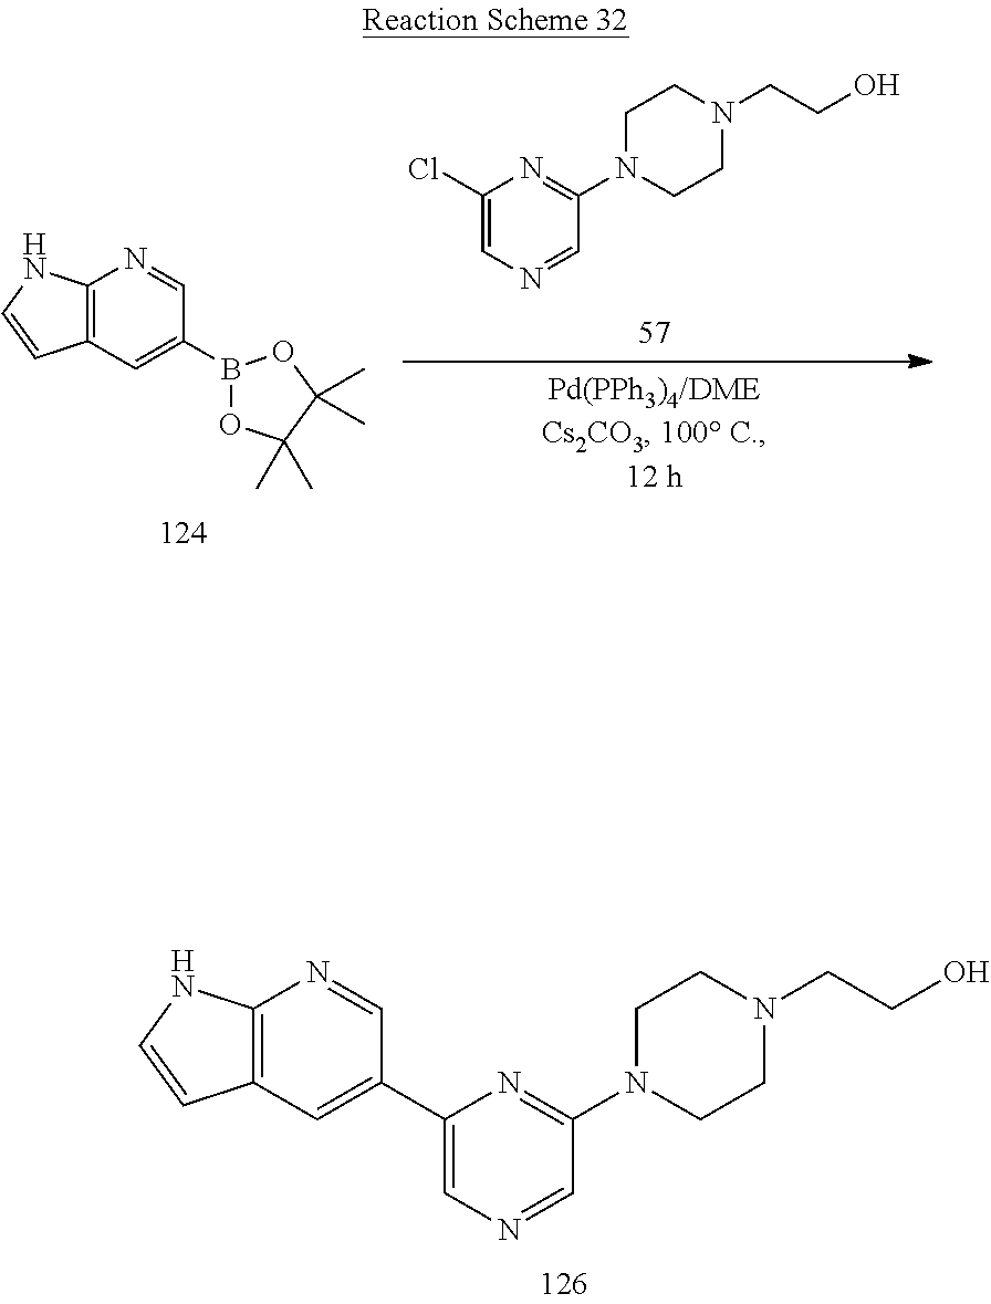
C12=C(C=C(B3OC(C)(C)C(C)(C)O3)C=N1)C=CN2.C1(Cl)=CN=CC(N2CCN(CCO)CC2)=N1.C12=C(C=C(C3=CN=CC(N4CCN(CCO)CC4)=N3)C=N1)C=CN2
